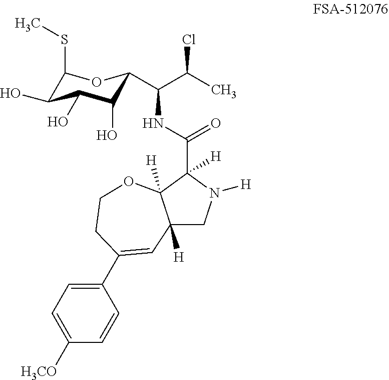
C1(SC)C(O)C(O)C(O)C(C(C(C)Cl)NC(C2([H])C3([H])C([H])(CN2[H])C=C(C2=CC=C([H3CO])C=C2)CCO3)=O)O1
